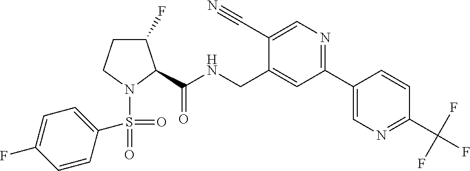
N1(S(C2=CC=C(F)C=C2)(=O)=O)C(C(NCC2=CC(C3=CN=C(C(F)(F)F)C=C3)=NC=C2C#N)=O)C(F)CC1
